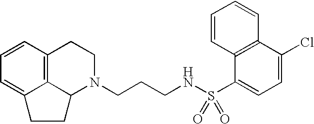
C12=C3C=CC=C1CCC2N(CCCNS(C1=CC=C(Cl)C2=C1C=CC=C2)(=O)=O)CC3
